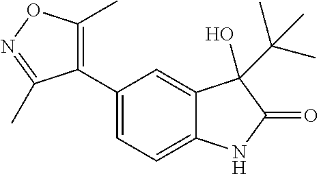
C1(C2=CC=C3C(=C2)C(O)(C(C)(C)C)C(=O)N3)=C(C)ON=C1C
